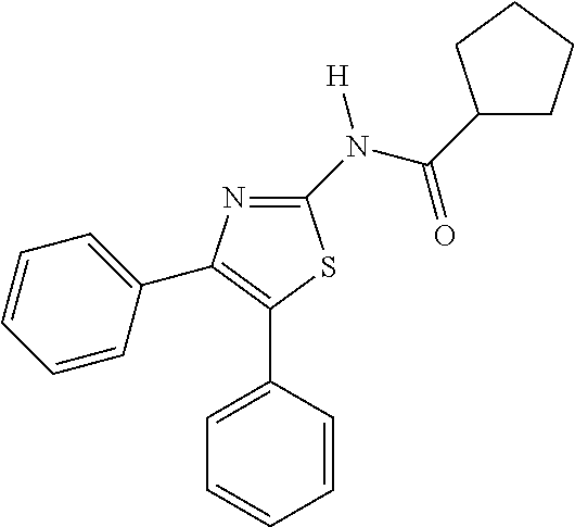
C1(N(C(C2CCCC2)=O)[H])=NC(C2=CC=CC=C2)=C(C2=CC=CC=C2)S1
